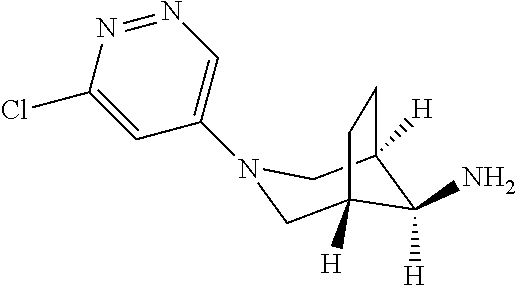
N1(C2=CN=NC(Cl)=C2)CC2([H])C([H])(N)C([H])(C1)CC2
